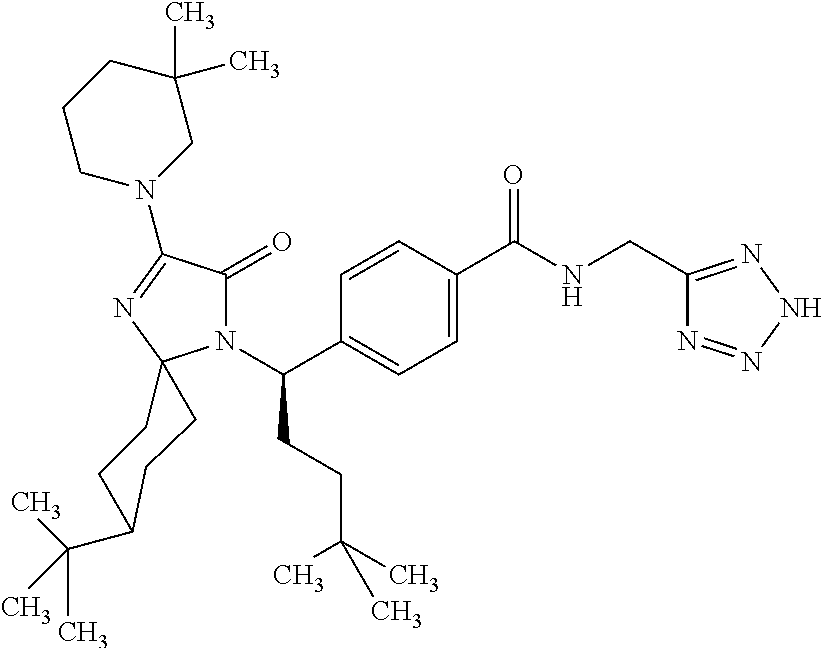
C1=C(C(=O)NCC2=NNN=N2)C=CC(C(N2C(=O)C(N3CC(C)(C)CCC3)=NC23CCC(C(C)(C)C)CC3)CCC(C)(C)C)=C1
